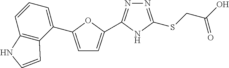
C1=C(C2=CC=CC3=C2C=CN3)OC(C2=NN=C(SCC(O)=O)N2)=C1
